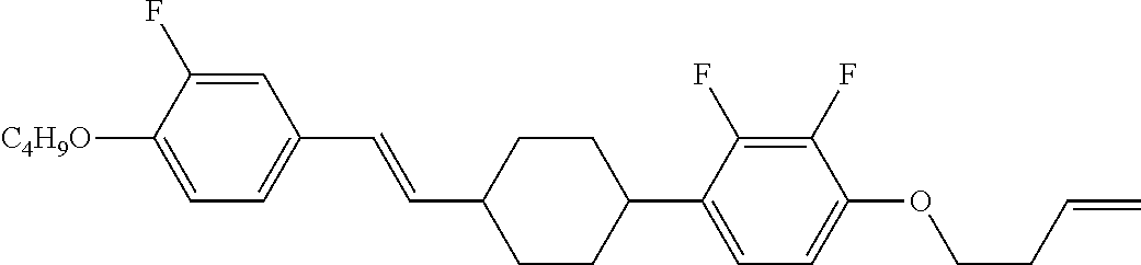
C1=C(F)C([C4H9O])=CC=C1C=CC1CCC(C2=CC=C(OCCC=C)C(F)=C2F)CC1
